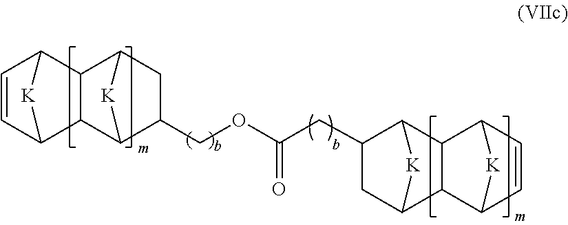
C12C(C3CC(COC(CC4C5C6C(C(C4)[K]5)C4C=CC6[K]4)=O)C1[K]3)C1C=CC2[K]1
